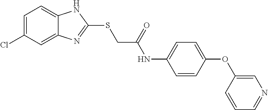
C12=CC(Cl)=CC=C1NC(SCC(NC1=CC=C(OC3=CN=CC=C3)C=C1)=O)=N2
